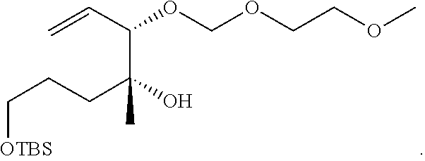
C(C=C)(C(C)(O)CCC[OTBS])OCOCCOC
